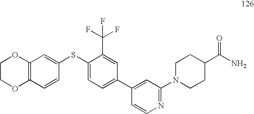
C1COC2=C(O1)C=C(SC1=CC=C(C3=CC(N4CCC(C(N)=O)CC4)=NC=C3)C=C1C(F)(F)F)C=C2
